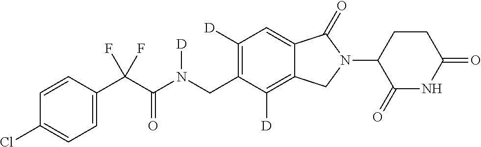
C1=CC(C(C(N(CC2=C([D])C=C3C(=C2[D])CN(C2C(=O)NC(=O)CC2)C3=O)[D])=O)(F)F)=CC=C1Cl
